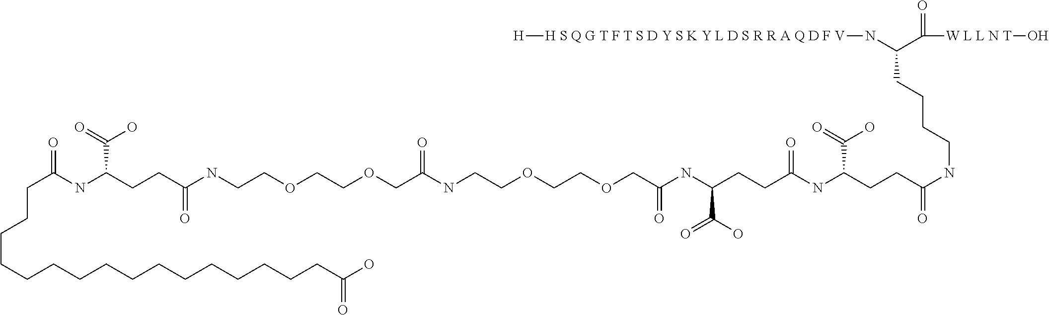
C(NC(CCC(NCCOCCOCC(NCCOCCOCC(NC(CCC(NC(CCC(=O)NCCCCC(C([W L L N T]O)=O)N[H S Q G T F T S D Y S K Y L D S R R A Q D F V][H])C(O)=O)=O)C(=O)O)=O)=O)=O)C(=O)O)(CCCCCCCCCCCCCCCCC(O)=O)=O
